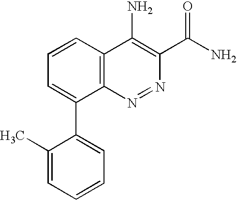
C1=CC2=C(C(C3=CC=CC=C3C)=C1)N=NC(C(N)=O)=C2N
